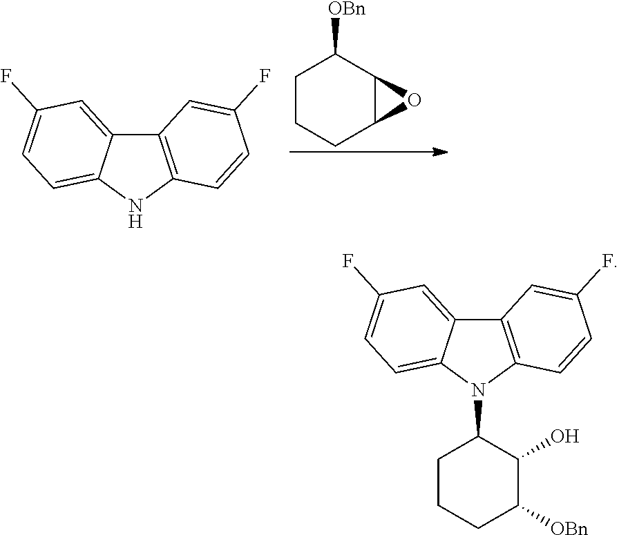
C1CCC2C(C1[OBn])O2.C12=C(NC3=CC=C(F)C=C13)C=CC(F)=C2.C12=C(N(C3CCCC([OBn])C3O)C3=CC=C(F)C=C13)C=CC(F)=C2
